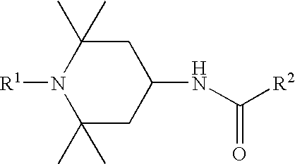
C1(C)(C)CC(NC([R2])=O)CC(C)(C)N1[R1]
